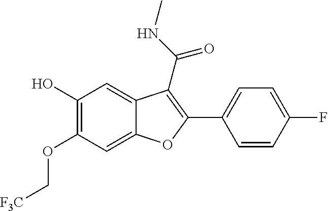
OC1=C(OC[F3C])C=C2C(=C1)C(C(NC)=O)=C(C1=CC=C(F)C=C1)O2
